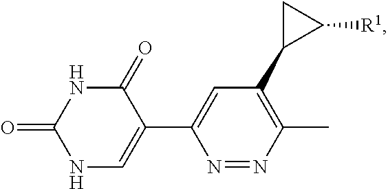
C1(=O)NC(=O)NC=C1C1=CC(C2C([R1])C2)=C(C)N=N1
